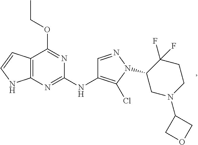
C12=C(N=C(NC3=C(Cl)N(C4CN(C5COC5)CCC4(F)F)N=C3)N=C1OCC)NC=C2
